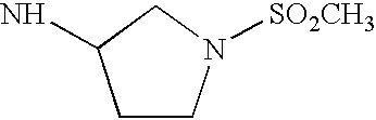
C1CN([SO2CH3])CC1N
